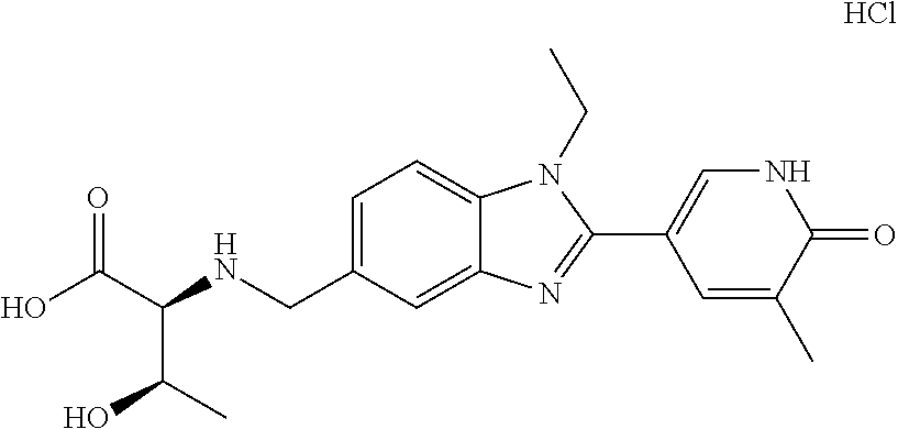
C1=C(CNC(C(O)=O)C(C)O)C=C2C(=C1)N(CC)C(C1=CNC(=O)C(C)=C1)=N2.Cl
